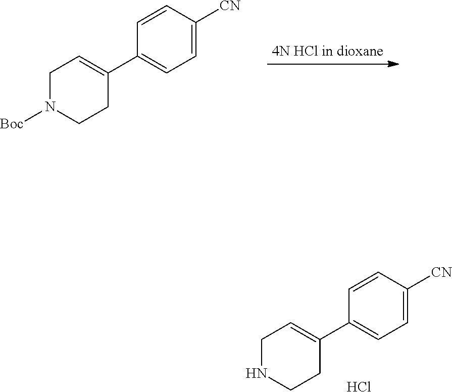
C1CN([Boc])CC=C1C1=CC=C([CN])C=C1.C1CNCC=C1C1=CC=C([CN])C=C1.Cl
